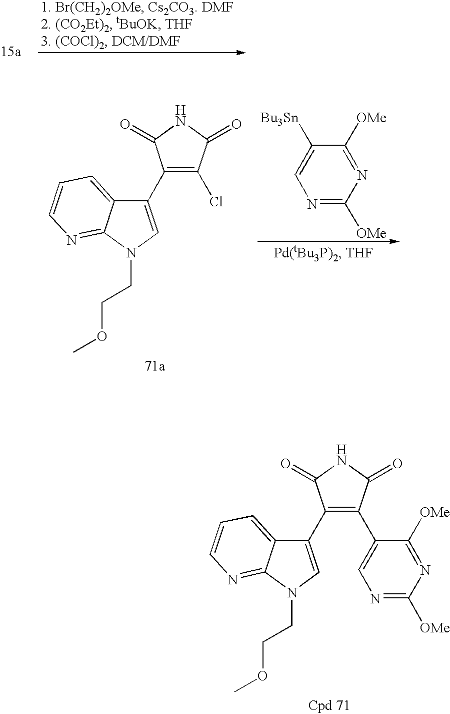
C1(C2=CN(CCOC)C3=NC=CC=C23)=C(Cl)C(=O)NC1=O.C1=C([Bu3Sn])C([OMe])=NC([OMe])=N1.C1(C2=CN(CCOC)C3=NC=CC=C23)=C(C2=CN=C([OMe])N=C2[OMe])C(=O)NC1=O
